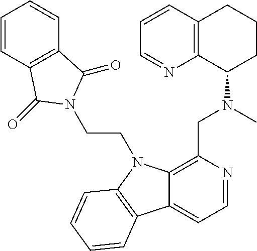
C1=CC2=C(N=C1)C(N(C)CC1=C3C(=CC=N1)C1=C(N3CCN3C(=O)C4=C(C=CC=C4)C3=O)C=CC=C1)CCC2
